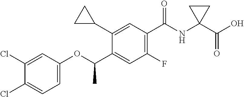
C(C1=CC(F)=C(C(NC2(C(O)=O)CC2)=O)C=C1C1CC1)(OC1=CC=C(Cl)C(Cl)=C1)C
